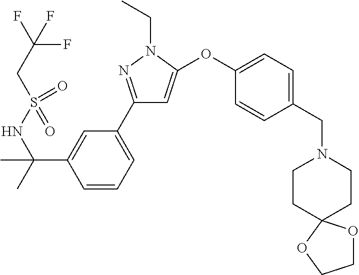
C1=CC=C(C2=NN(CC)C(OC3=CC=C(CN4CCC5(CC4)OCCO5)C=C3)=C2)C=C1C(NS(CC(F)(F)F)(=O)=O)(C)C
